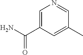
C1=C(C(N)=O)C=C(C)C=N1
